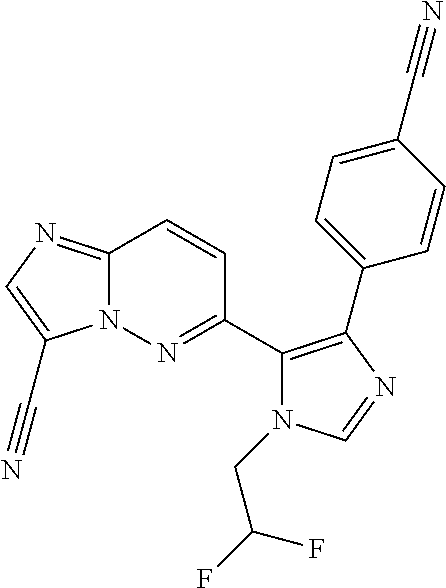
C12=NC=C(C#N)N1N=C(C1=C(C3=CC=C(C#N)C=C3)N=CN1CC(F)F)C=C2
